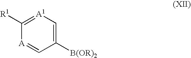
[A1]1=C([R1])[A]=CC([B(OR)2])=C1
